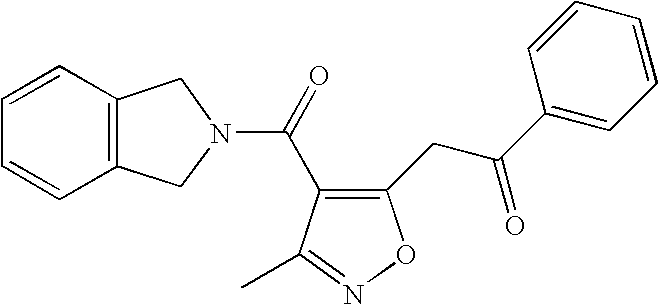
C1=CC2=C(C=C1)CN(C(=O)C1=C(CC(C3=CC=CC=C3)=O)ON=C1C)C2
